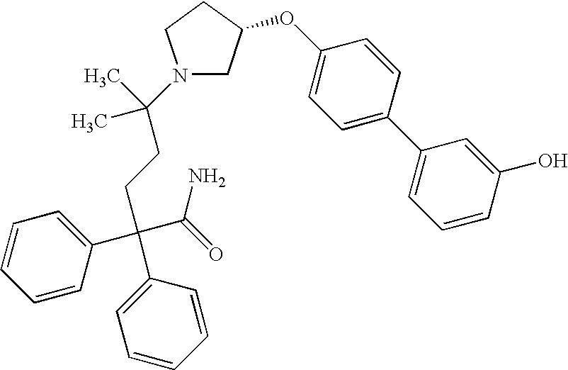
N1(C(CCC(C(=O)N)(C2=CC=CC=C2)C2=CC=CC=C2)(C)C)CC(OC2=CC=C(C3=CC=CC(O)=C3)C=C2)CC1
